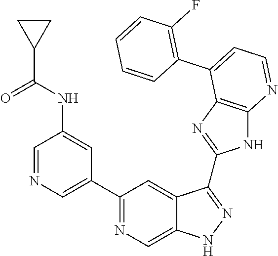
C1=NC=C(C2=NC=C3C(=C2)C(C2=NC4=C(N2)N=CC=C4C2=C(F)C=CC=C2)=NN3)C=C1NC(C1CC1)=O
